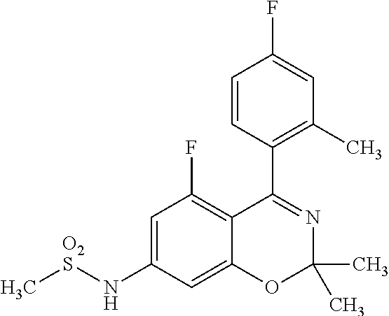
C1=CC(C2=NC(C)(C)OC3=CC(N[O2S]C)=CC(F)=C23)=C(C)C=C1F
